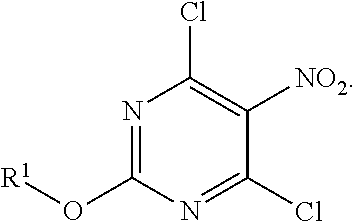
N1=C(O[R1])N=C(Cl)C([NO2])=C1Cl
